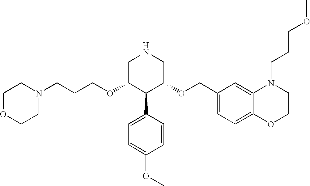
C(OC1C(C2=CC=C(OC)C=C2)C(OCC2=CC=C3C(=C2)N(CCCOC)CCO3)CNC1)CCN1CCOCC1
